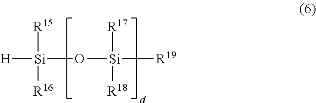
[H][Si]([R15])([R16])O[Si]([R19])([R17])[R18]
